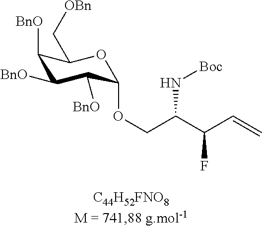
C1([BnO])C([BnO])C([BnO])C(OCC(C(C=C)F)N[Boc])OC1C[OBn]
